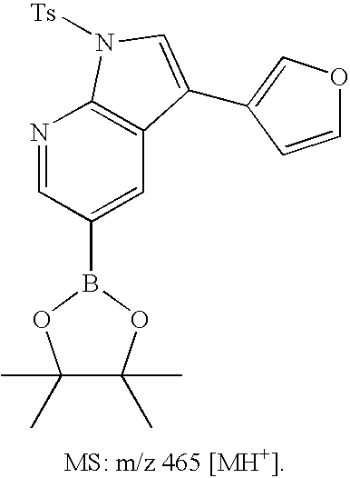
C1(C)(C)C(C)(C)OB(C2=CC3=C(N=C2)N([Ts])C=C3C2=COC=C2)O1
